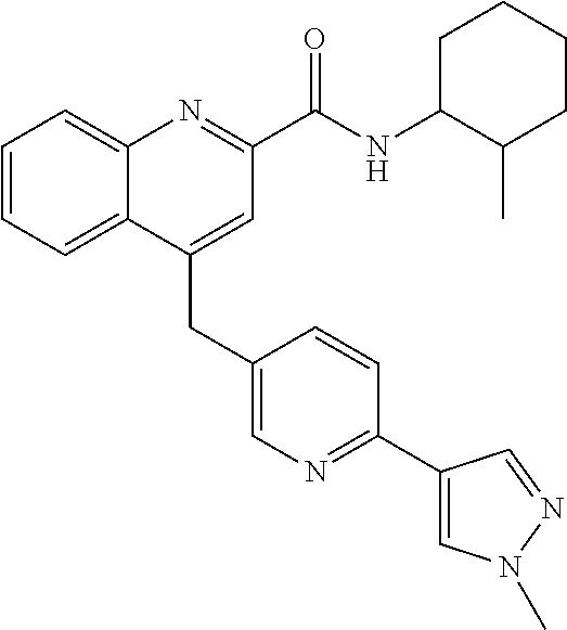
C(C1=CC(C(NC2C(C)CCCC2)=O)=NC2=CC=CC=C12)C1=CN=C(C2=CN(C)N=C2)C=C1
